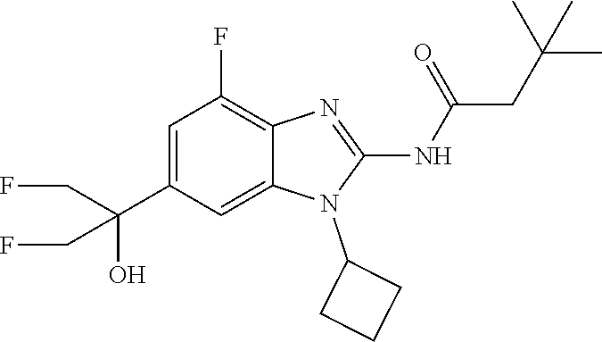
C1=C(C(CF)(CF)O)C=C2C(=C1F)N=C(NC(=O)CC(C)(C)C)N2C1CCC1
